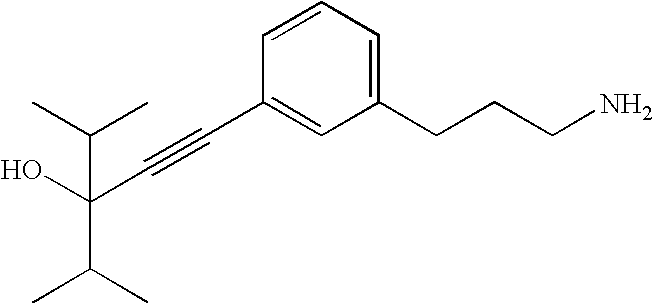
OC(C#CC1=CC(CCCN)=CC=C1)(C(C)C)C(C)C
